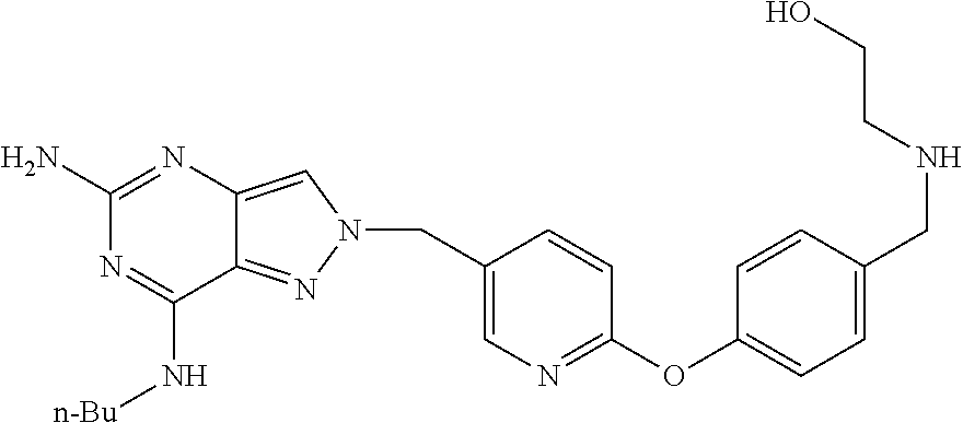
N1=C(N)N=C(N[n-Bu])C2=NN(CC3=CN=C(OC4=CC=C(CNCCO)C=C4)C=C3)C=C12
